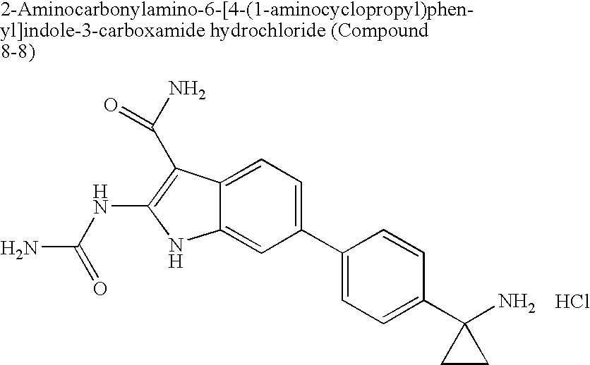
C1(C2=CC=C(C3(N)CC3)C=C2)=CC=C2C(=C1)NC(NC(N)=O)=C2C(N)=O.Cl
